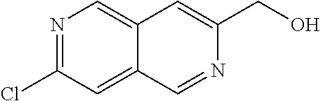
N1=C(Cl)C=C2C(=C1)C=C(CO)N=C2
